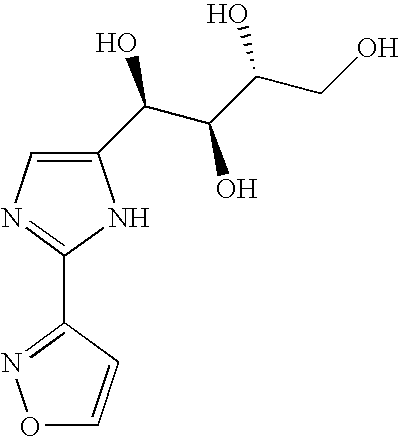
C1(C2=NOC=C2)=NC=C(C(C(C(CO)O)O)O)N1
